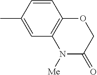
CC1=CC2=C(C=C1)OCC(=O)N2[Me]
